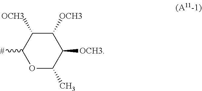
C1([OCH3])C([OCH3])C([#])OC(C)C1[OCH3]
